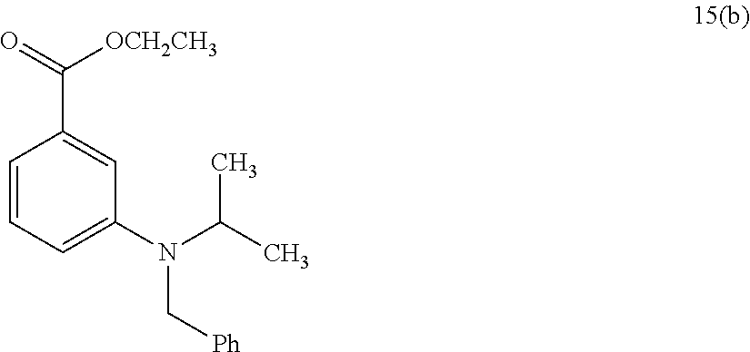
C1(C([OCH2CH3])=O)=CC(N(C(C)C)C[Ph])=CC=C1
